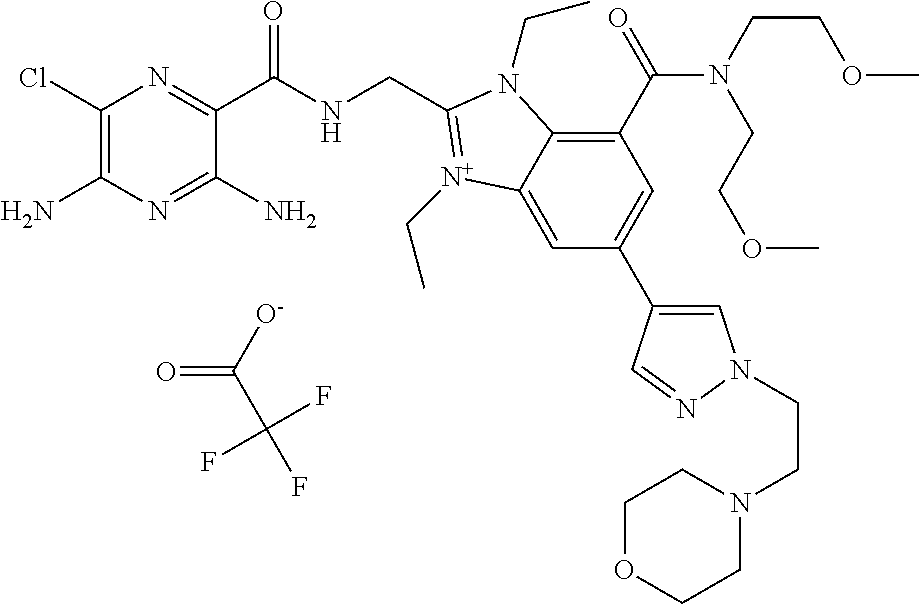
C1(Cl)=C(N)N=C(N)C(C(NCC2=[N+](CC)C3=CC(C4=CN(CCN5CCOCC5)N=C4)=CC(C(=O)N(CCOC)CCOC)=C3N2CC)=O)=N1.O=C([O-])C(F)(F)F
